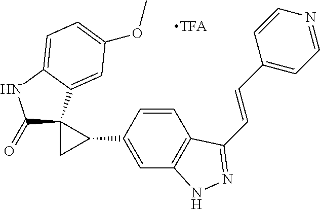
C1(=O)C2(C3=CC(OC)=CC=C3N1)CC2C1=CC2=C(C=C1)C(C=CC1=CC=NC=C1)=NN2
